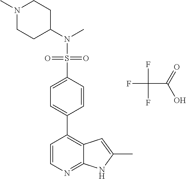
N(S(=O)(=O)C1=CC=C(C2=C3C(=NC=C2)NC(C)=C3)C=C1)(C1CCN(C)CC1)C.FC(C(=O)O)(F)F
